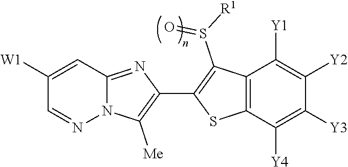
N12C(=NC(C3=C(S(=O)[R1])C4=C(S3)C([Y4])=C([Y3])C([Y2])=C4[Y1])=C1[Me])C=C([W1])C=N2
